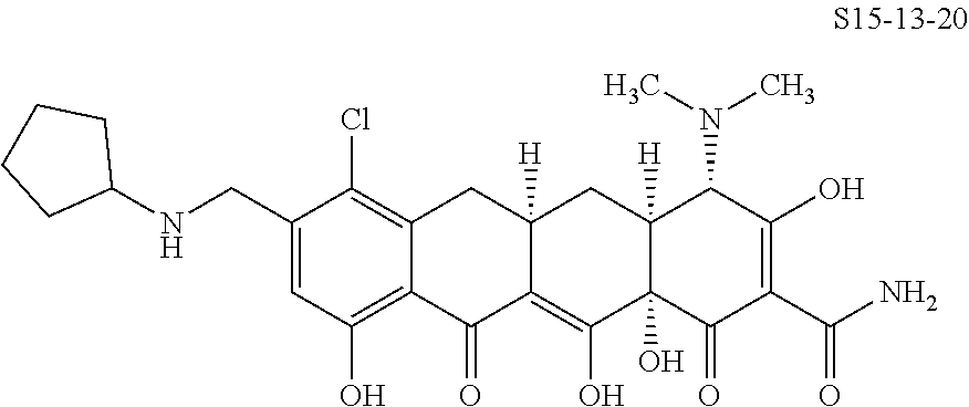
C12=C(Cl)C(CNC3CCCC3)=CC(O)=C1C(=O)C1=C(O)C3(O)C([H])(CC1([H])C2)C(N(C)C)C(O)=C(C(N)=O)C3=O
